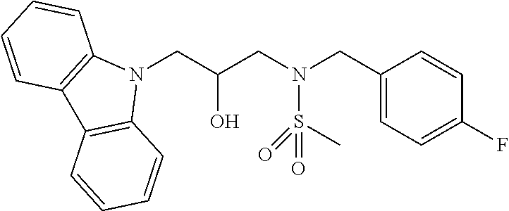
N1(CC(CN(CC2=CC=C(F)C=C2)S(C)(=O)=O)O)C2=C(C3=C1C=CC=C3)C=CC=C2
